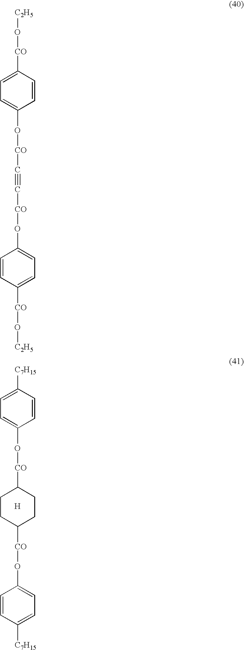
C1=CC([C7H15])=CC=C1O[CO]C1CCC([CO]OC2=CC=C([C7H15])C=C2)CC1.[H].C1=CC([CO]O[C2H5])=CC=C1O[CO]C#C[CO]OC1=CC=C([CO]O[C2H5])C=C1
